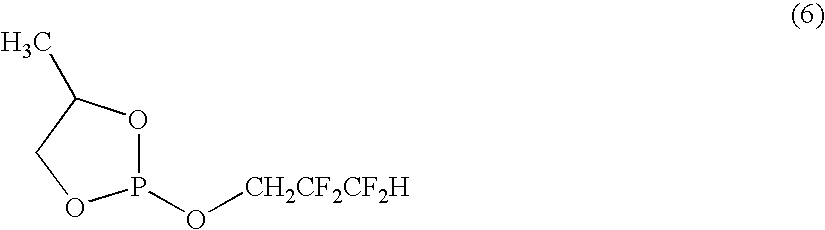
P1(O[CH2CF2CF2H])OC(C)CO1
